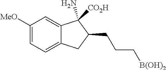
C1([MeO])=CC=C2C(=C1)C(N)([CO2H])C(CCC[B(OH)2])C2
